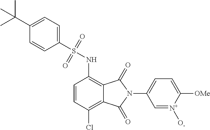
C1=CC(Cl)=C2C(=C1NS(=O)(=O)C1=CC=C(C(C)(C)C)C=C1)C(=O)N(C1=CC=C([OMe])[N+]([O-])=C1)C2=O
